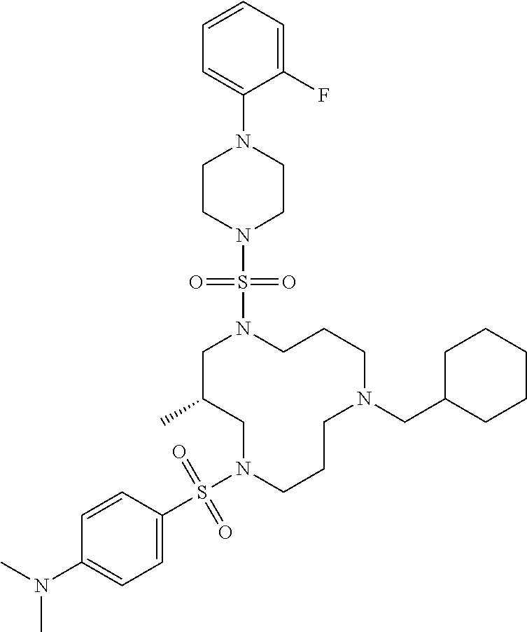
C1C(C)CN(S(C2=CC=C(N(C)C)C=C2)(=O)=O)CCCN(CC2CCCCC2)CCCN1S(N1CCN(C2=CC=CC=C2F)CC1)(=O)=O
